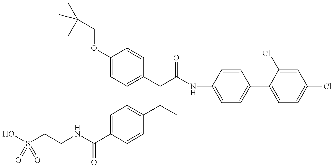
OS(CCNC(C1=CC=C(C(C(C(=O)NC2=CC=C(C3=CC=C(Cl)C=C3Cl)C=C2)C2=CC=C(OCC(C)(C)C)C=C2)C)C=C1)=O)(=O)=O
